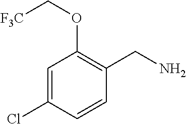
C1=C(Cl)C=CC(CN)=C1OC[F3C]
